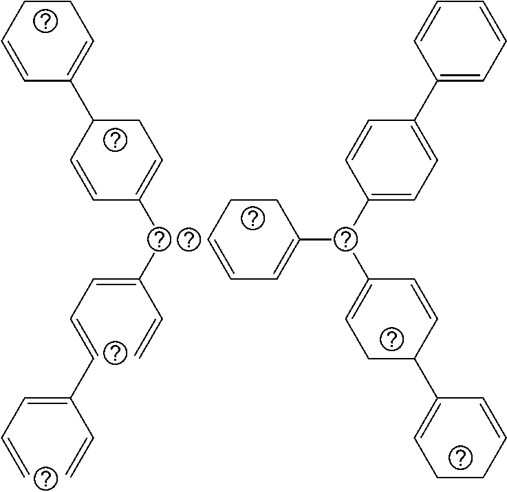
C(C(=CC=CC(=CC=C)C=C)C=C)C1=CCC(C2=CCCC=C2)C=C1.C1CC=CC=C1C(C1=CC=C(C2=CC=CC=C2)C=C1)C1=CCC(C2=CCCC=C2)C=C1
